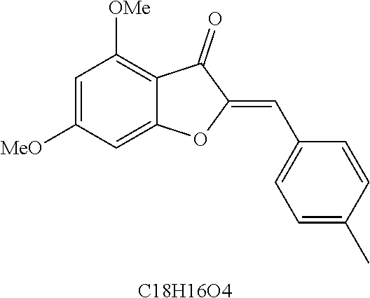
C1=C([MeO])C=C2C(=C1[OMe])C(=O)C(=CC1=CC=C(C)C=C1)O2.[C18H16O4]
